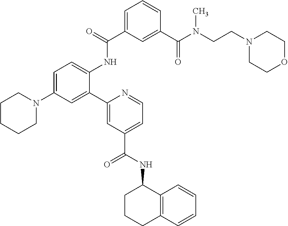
C1=C(C(=O)NC2=CC=C(N3CCCCC3)C=C2C2=CC(C(NC3C4=C(C=CC=C4)CCC3)=O)=CC=N2)C=C(C(N(CCN2CCOCC2)C)=O)C=C1
